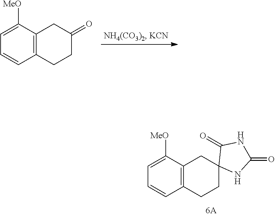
C12=C(C([MeO])=CC=C1)CC1(CC2)NC(=O)NC1=O.C12=C(C([MeO])=CC=C1)CC(=O)CC2
